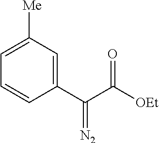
C1(C(C([OEt])=O)=[N2])=CC([Me])=CC=C1
